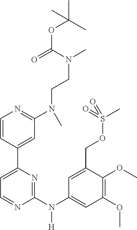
C1(C2=CC(N(CCN(C(OC(C)(C)C)=O)C)C)=NC=C2)=CC=NC(N(C2=CC(OC)=C(OC)C(COS(=O)(C)=O)=C2)[H])=N1
